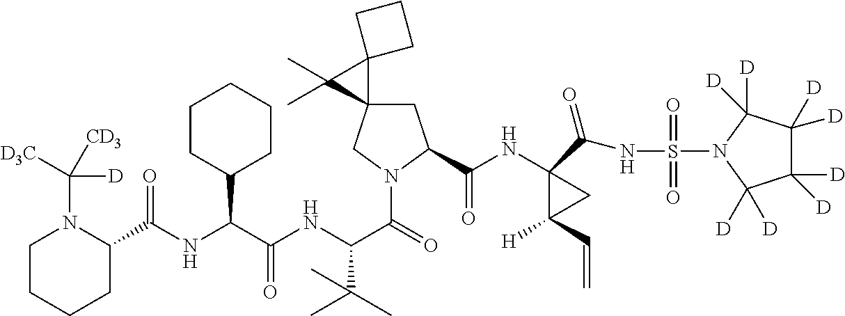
C(C(NC(C(=O)N1CC2(CC1C(NC1(C(NS(=O)(=O)N3C([D])([D])C([D])([D])C([D])([D])C3([D])[D])=O)C([H])(C=C)C1)=O)C1(C2(C)C)CCC1)C(C)(C)C)=O)(C1CCCCC1)NC(=O)C1N(C([D3C])([CD3])[D])CCCC1
